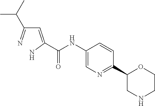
C(NC1=CN=C(C2OCCNC2)C=C1)(=O)C(=CC(C(C)C)=N)N
